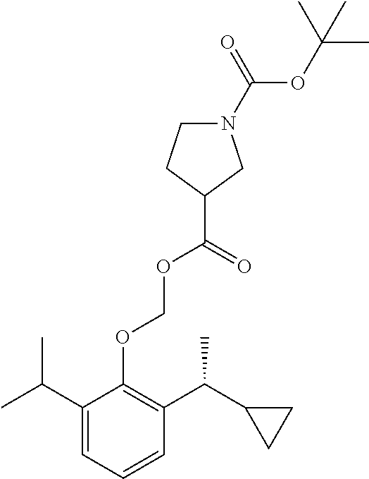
C1(C(C)C)=CC=CC(C(C2CC2)C)=C1OCOC(C1CN(C(=O)OC(C)(C)C)CC1)=O
